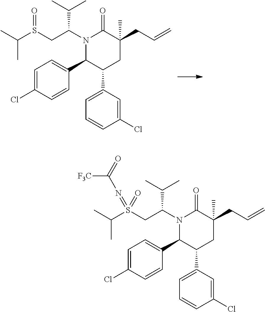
C1=C(Cl)C=CC(C2C(C3=CC=CC(Cl)=C3)CC(CC=C)(C)C(=O)N2C(CS(C(C)C)(=O)=NC([F3C])=O)C(C)C)=C1.C1=C(Cl)C=CC(C2C(C3=CC=CC(Cl)=C3)CC(CC=C)(C)C(=O)N2C(CS(C(C)C)=O)C(C)C)=C1
